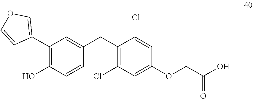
C1(C2=COC=C2)=C(O)C=CC(CC2=C(Cl)C=C(OCC(O)=O)C=C2Cl)=C1
